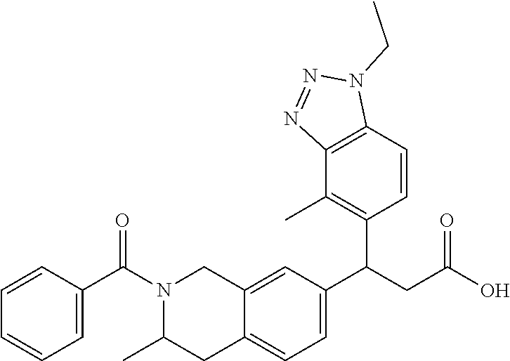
N1=NC2=C(N1CC)C=CC(C(CC(=O)O)C1=CC=C3C(=C1)CN(C(C1=CC=CC=C1)=O)C(C)C3)=C2C
